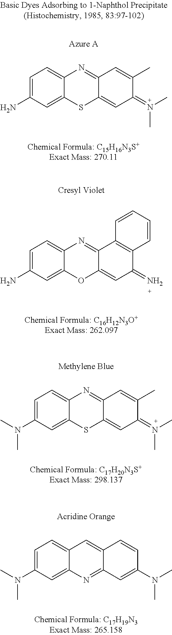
C1=C(N)C=C2C(=C1)N=C1C(=CC(=N(C)C)C(C)=C1)S2.C1=C(N)C=C2C(=C1)N=C1C(=CC(=N)C3=C1C=CC=C3)O2.C1=C(N(C)C)C=C2C(=C1)N=C1C(=CC(=N(C)C)C(C)=C1)S2.C1=C(N(C)C)C=C2C(=C1)C=C1C(=N2)C=C(N(C)C)C=C1
